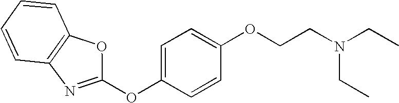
C1=CC=CC2=C1N=C(OC1=CC=C(OCCN(CC)CC)C=C1)O2
